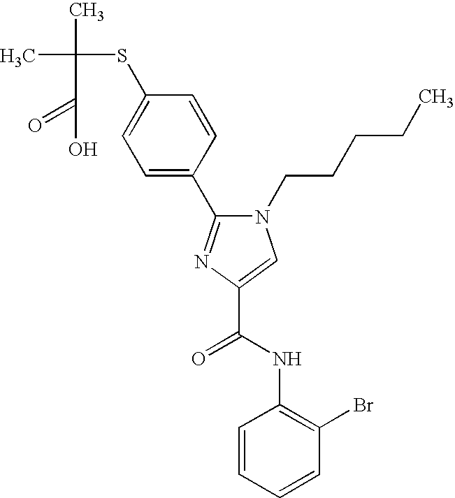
CC(C)(SC1=CC=C(C2=NC(C(NC3=C(Br)C=CC=C3)=O)=CN2CCCCC)C=C1)C(=O)O
